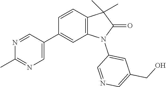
C1(C2=CN=C(C)N=C2)=CC2=C(C=C1)C(C)(C)C(=O)N2C1=CC(CO)=CN=C1
